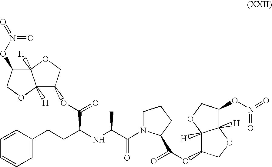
N(C(CCC1=CC=CC=C1)C(=O)OC1C2([H])C([H])(OC1)C(ON(=O)=O)CO2)C(C(N1CCCC1C(OC1C2([H])C([H])(C(ON(=O)=O)CO2)OC1)=O)=O)C
